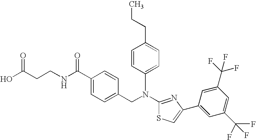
N(C1=NC(C2=CC(C(F)(F)F)=CC(C(F)(F)F)=C2)=CS1)(CC1=CC=C(C(NCCC(O)=O)=O)C=C1)C1=CC=C(CCC)C=C1
